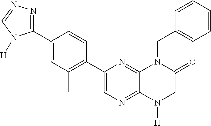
C12=NC(C3=C(C)C=C(C4=NN=CN4[H])C=C3)=CN=C1N([H])CC(=O)N2CC1=CC=CC=C1
